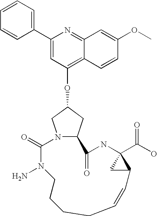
C1(C2=CC(OC3CN4C(C3)C(=O)NC3(C(O)=O)CC3C=CCCCCN(N)C4=O)=C3C(=N2)C=C(OC)C=C3)=CC=CC=C1
